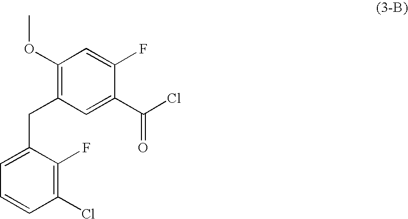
C1(OC)=C(CC2=CC=CC(Cl)=C2F)C=C(C(Cl)=O)C(F)=C1
